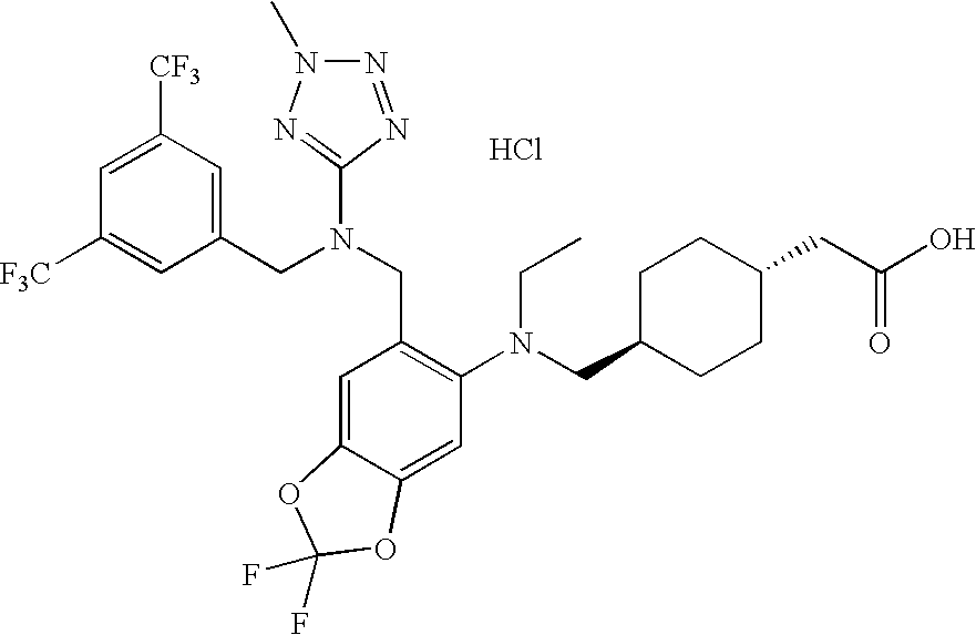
C1=C([CF3])C=C(CN(CC2=C(N(CC3CCC(CC(O)=O)CC3)CC)C=C3C(=C2)OC(F)(F)O3)C2=NN(C)N=N2)C=C1[F3C].Cl
